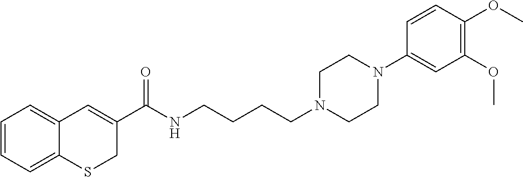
C1=CC=C2C(=C1)C=C(C(NCCCCN1CCN(C3=CC(OC)=C(OC)C=C3)CC1)=O)CS2
